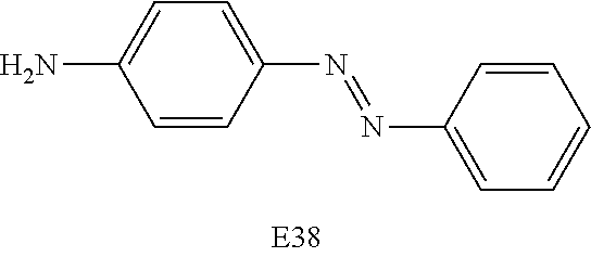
C1=C(N=NC2=CC=CC=C2)C=CC(N)=C1
